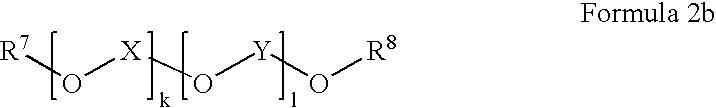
[R7]O[X]O[Y]O[R8]
